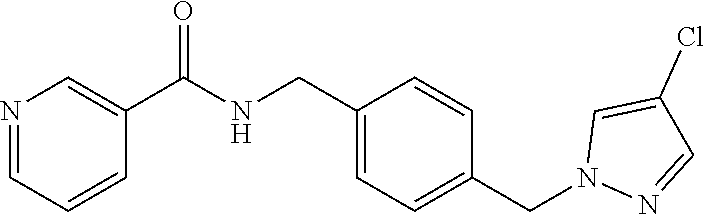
N1=CC=CC(C(NCC2=CC=C(CN3N=CC(Cl)=C3)C=C2)=O)=C1
